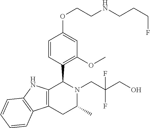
C12=C(NC3=C1C=CC=C3)C(C1=C(OC)C=C(OCCNCCCF)C=C1)N(CC(CO)(F)F)C(C)C2
